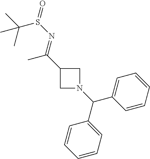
C1=CC=C(C(C2=CC=CC=C2)N2CC(C(C)=NS(C(C)(C)C)=O)C2)C=C1
